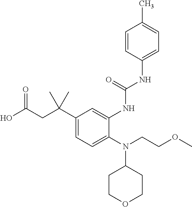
C1(C(CC(O)=O)(C)C)=CC=C(N(CCOC)C2CCOCC2)C(NC(NC2=CC=C(C)C=C2)=O)=C1
